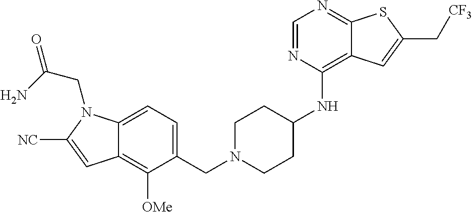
C1=NC(NC2CCN(CC3=CC=C4C(=C3[OMe])C=C([NC])N4CC(N)=O)CC2)=C2C(=N1)SC(C[CF3])=C2
